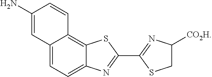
C12=CC=C3C(=C1C=CC(N)=C2)SC(C1=NC([CO2H])CS1)=N3
